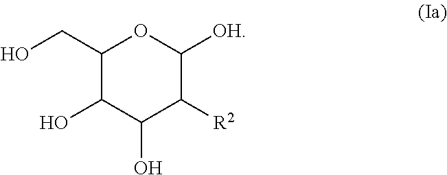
C1(CO)C(O)C(O)C([R2])C([OH])O1
